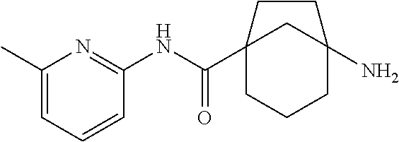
C12(C(NC3=NC(C)=CC=C3)=O)CCCC(N)(C1)CC2
